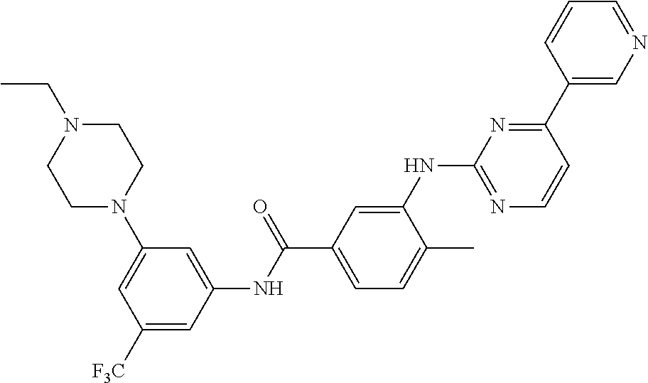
C1=C(N2CCN(CC)CC2)C=C(NC(C2=CC=C(C)C(NC3=NC=CC(C4=CN=CC=C4)=N3)=C2)=O)C=C1[F3C]
